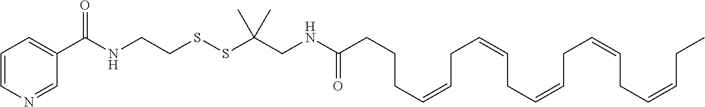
C1=CN=CC(C(NCCSSC(CNC(CCCC=CCC=CCC=CCC=CCC=CCC)=O)(C)C)=O)=C1
